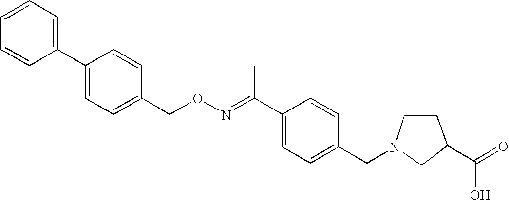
C1(C2=CC=C(CON=C(C3=CC=C(CN4CC(C(=O)O)CC4)C=C3)C)C=C2)=CC=CC=C1
